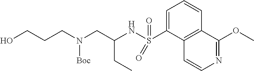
C1=C(S(NC(CN(CCCO)[Boc])CC)(=O)=O)C2=C(C=C1)C(OC)=NC=C2
